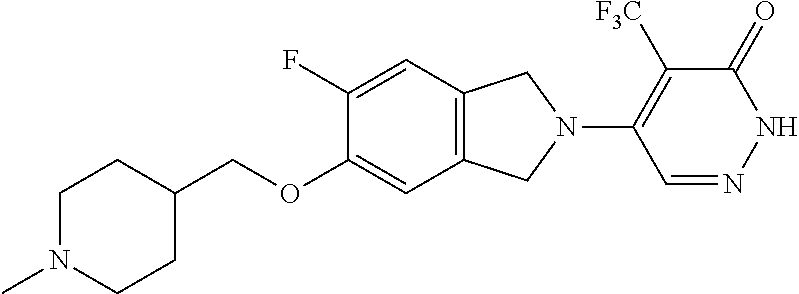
C12=C(C=C(F)C(OCC3CCN(C)CC3)=C1)CN(C1=C([F3C])C(=O)NN=C1)C2
